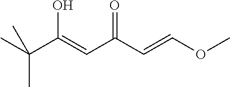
CC(C(=CC(C=COC)=O)O)(C)C
